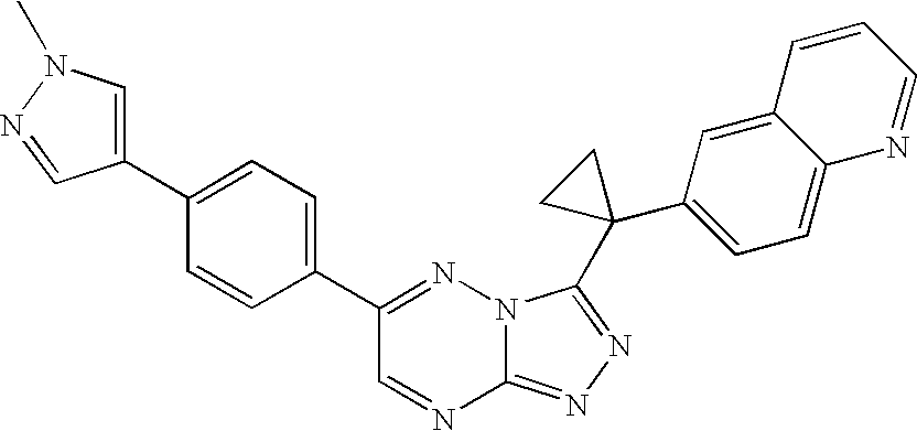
C12=NN=C(C3(C4=CC=C5C(=C4)C=CC=N5)CC3)N1N=C(C1=CC=C(C3=CN(C)N=C3)C=C1)C=N2
